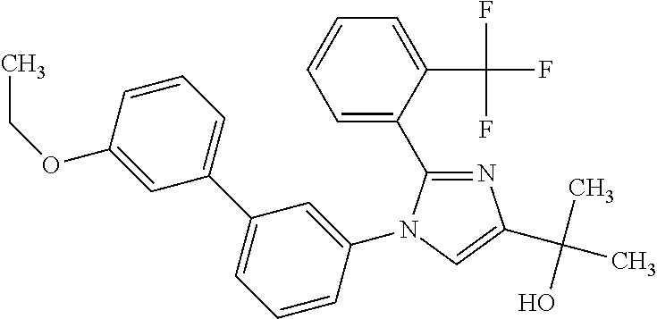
C1=C(C2=NC(C(C)(O)C)=CN2C2=CC(C3=CC=CC(OCC)=C3)=CC=C2)C(C(F)(F)F)=CC=C1
